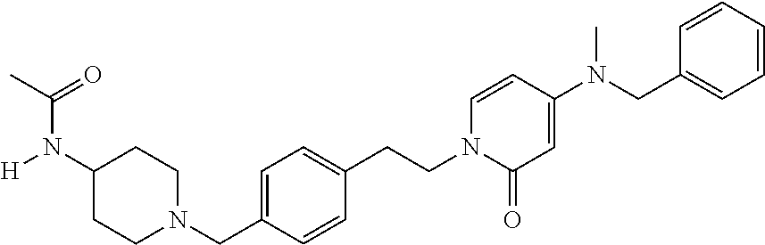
C(CN1C(=O)C=C(N(CC2=CC=CC=C2)C)C=C1)C1=CC=C(CN2CCC(N(C(=O)C)[H])CC2)C=C1
